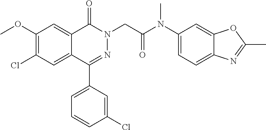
C1(C2=CC=CC(Cl)=C2)=NN(CC(N(C2=CC=C3C(=C2)OC(C)=N3)C)=O)C(=O)C2=CC(OC)=C(Cl)C=C12
